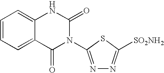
C1=CC=C2C(=C1)NC(=O)N(C1=NN=C([SO2NH2])S1)C2=O
